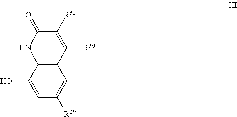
C12=C(C(O)=CC([R29])=C1C)NC(=O)C([R31])=C2[R30]
